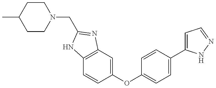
C1CN(CC2=NC3=C(C=CC(OC4=CC=C(C5=CC=NN5)C=C4)=C3)N2)CCC1C
